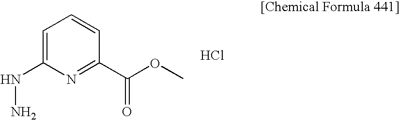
C1=C(NN)N=C(C(OC)=O)C=C1.Cl
